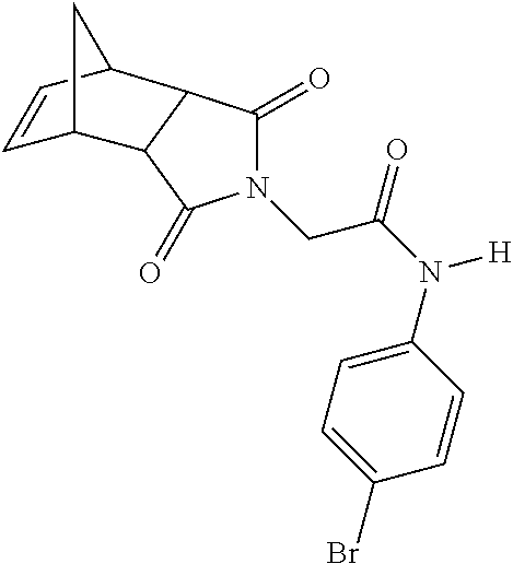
N1(CC(=O)N([H])C2=CC=C(Br)C=C2)C(=O)C2C(C1=O)C1C=CC2C1
